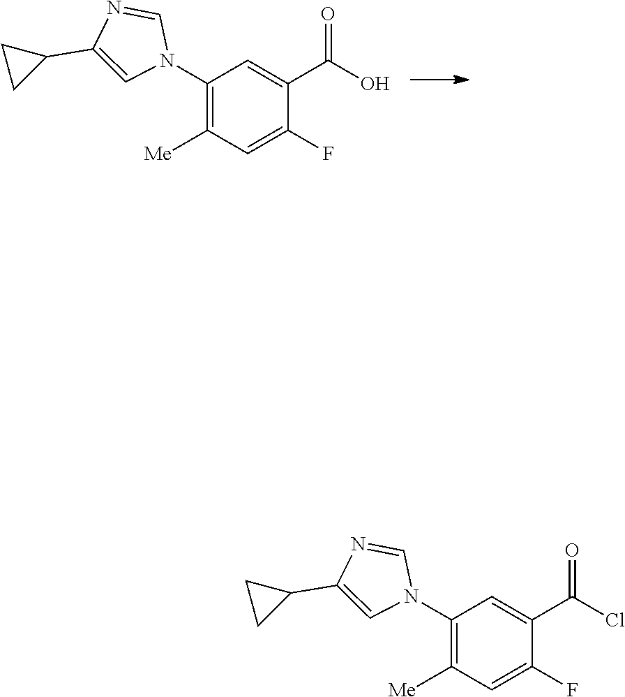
C1(N2C=NC(C3CC3)=C2)=C([Me])C=C(F)C(C(O)=O)=C1.C1(N2C=NC(C3CC3)=C2)=C([Me])C=C(F)C(C(Cl)=O)=C1
